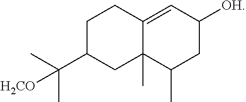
C1C(C(C)(C)[H2CO])CC2(C)C(=CC([OH])CC2C)C1
